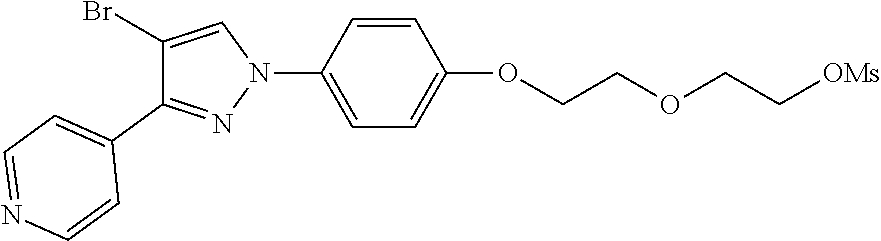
C1(Br)=CN(C2=CC=C(OCCOCC[OMs])C=C2)N=C1C1=CC=NC=C1
